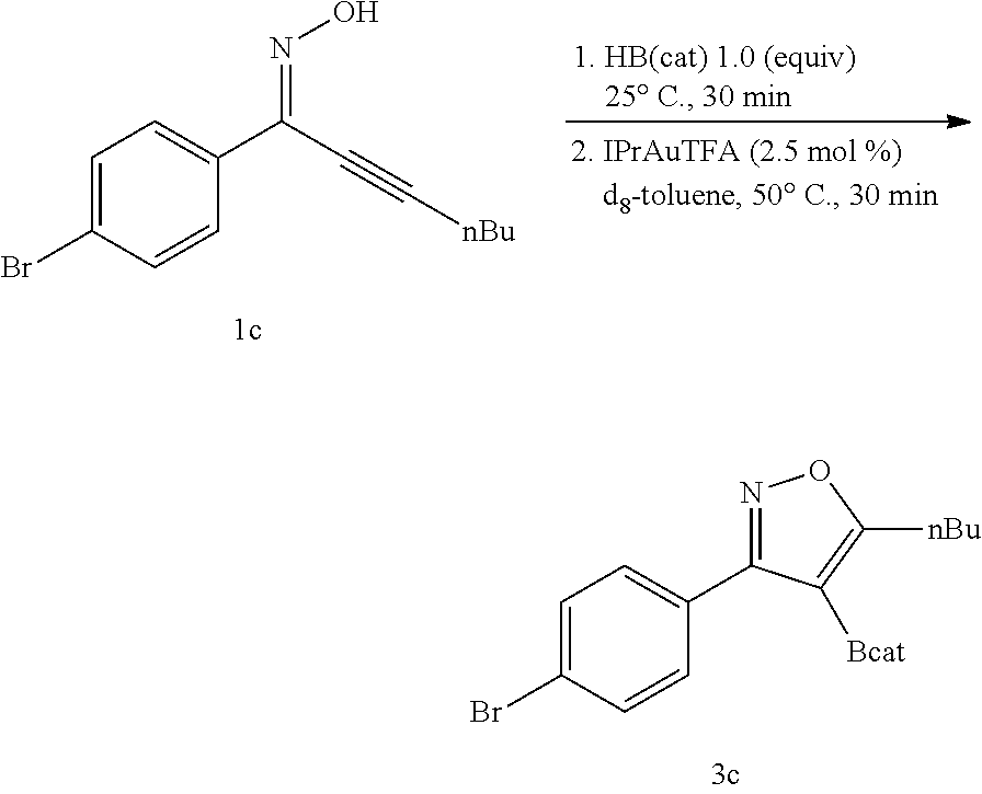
N(=C(C1=CC=C(Br)C=C1)C#C[nBu])O.C1=C(Br)C=CC(C2=NOC([nBu])=C2[Bcat])=C1
